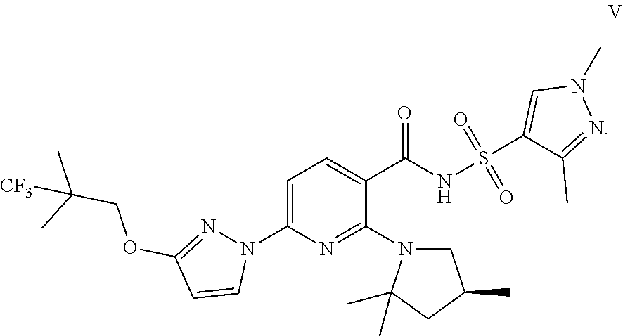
C1=C(N2N=C(OCC(C)(C)[CF3])C=C2)N=C(N2C(C)(C)CC(C)C2)C(C(NS(C2=CN(C)N=C2C)(=O)=O)=O)=C1
